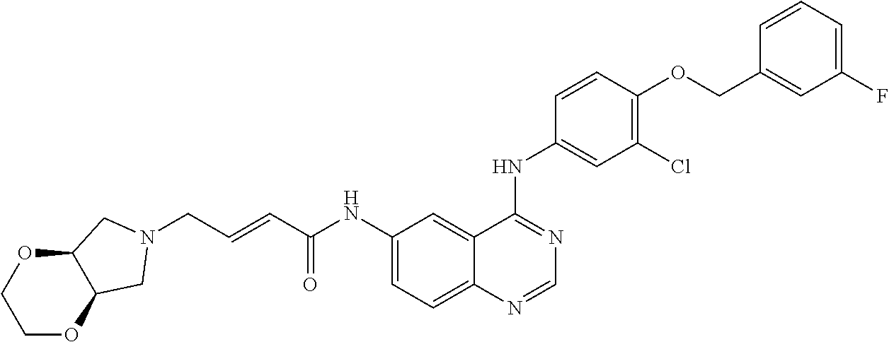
C(C=CC(NC1=CC=C2C(=C1)C(NC1=CC(Cl)=C(OCC3=CC(F)=CC=C3)C=C1)=NC=N2)=O)N1CC2OCCOC2C1
